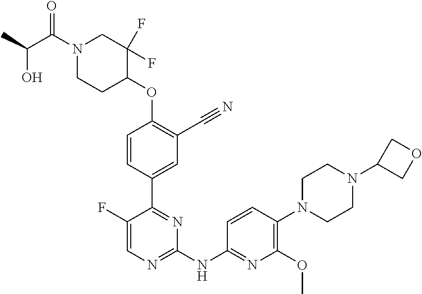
C1(C2=CC(C#N)=C(OC3C(F)(F)CN(C(C(C)O)=O)CC3)C=C2)=NC(NC2=NC(OC)=C(N3CCN(C4COC4)CC3)C=C2)=NC=C1F
